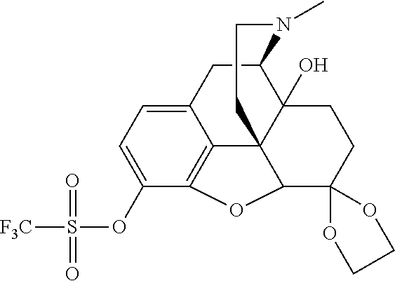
C12CC3=CC=C(OS([F3C])(=O)=O)C4=C3C3(C1(O)CCC1(C3O4)OCCO1)CCN2C
